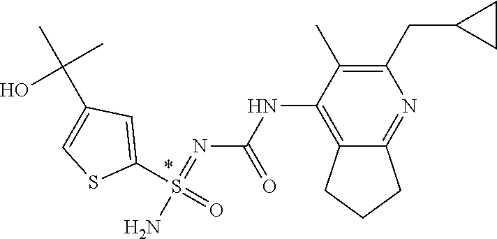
N(C1=C2C(=NC(CC3CC3)=C1C)CCC2)C(N=S(N)(C1=CC(C(C)(C)O)=CS1)=O)=O
